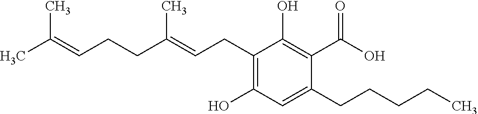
C(=CCC1=C(O)C=C(CCCCC)C(C(O)=O)=C1O)(CCC=C(C)C)C
